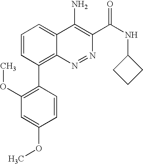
C1=CC(C2=C(OC)C=C(OC)C=C2)=C2C(=C1)C(N)=C(C(NC1CCC1)=O)N=N2
